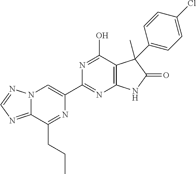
C12=NC=NN1C=C(C1=NC3=C(C(O)=N1)C(C)(C1=CC=C(Cl)C=C1)C(=O)N3)N=C2CCC
